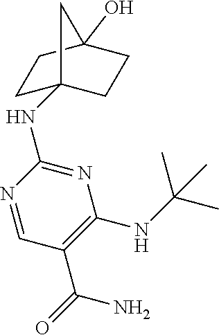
N1=CC(C(N)=O)=C(NC(C)(C)C)N=C1NC12CCC(O)(CC1)C2
